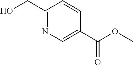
C1(CO)=NC=C(C(=O)OC)C=C1
